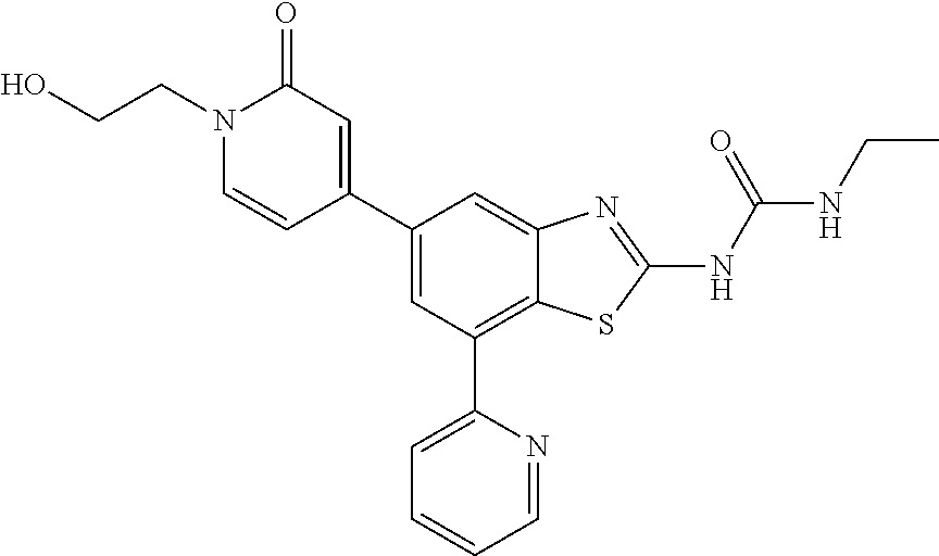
C1(C2=CC(=O)N(CCO)C=C2)=CC(C2=CC=CC=N2)=C2C(=C1)N=C(NC(NCC)=O)S2
